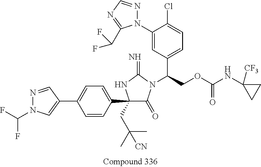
C1(C2(CC(C)(C)[CN])C(=O)N(C(COC(NC3([CF3])CC3)=O)C3=CC=C(Cl)C(N4N=CN=C4C(F)F)=C3)C(=N)N2)=CC=C(C2=CN(C(F)F)N=C2)C=C1
